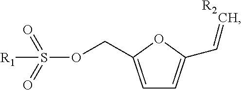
C1=C(COS(=O)(=O)[R1])OC(C=C)=C1.[R2]
